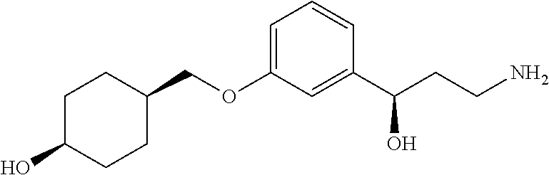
C1C(O)CCC(COC2=CC=CC(C(CCN)O)=C2)C1
